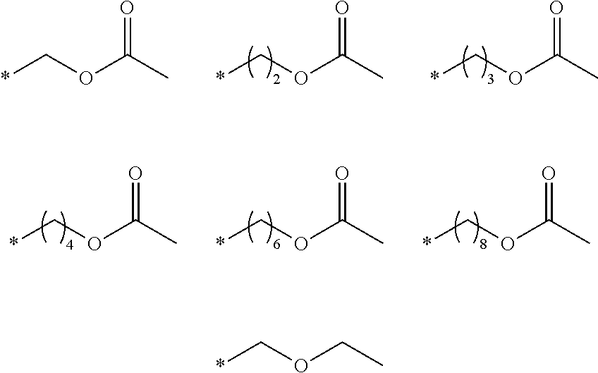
*COC(C)=O.*COC(C)=O.*COC(C)=O.*COC(C)=O.*COC(C)=O.*COC(C)=O.*COCC
